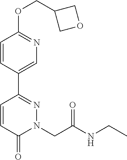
C1=CC(C2=NN(CC(NCC)=O)C(=O)C=C2)=CN=C1OCC1COC1
